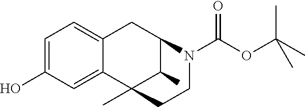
C1=C(O)C=C2C(=C1)CC1C(C)C2(C)CCN1C(OC(C)(C)C)=O
